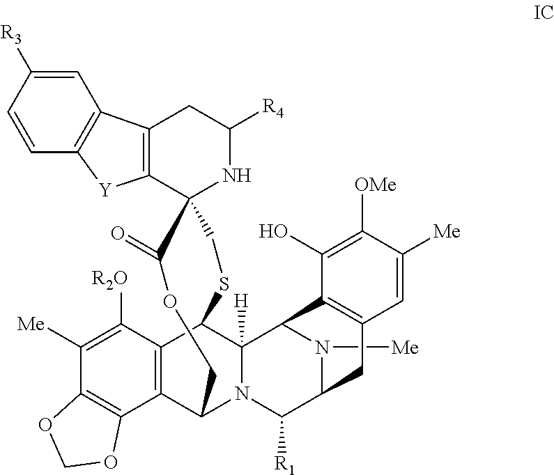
C12=C(C3(NC([R4])C1)CSC1C4=C(C(N5C1([H])C1N([Me])C(C5[R1])CC5=C1C(O)=C([OMe])C([Me])=C5)COC3=O)C1=C(C([Me])=C4[R2O])OCO1)[Y]C1=C2C=C([R3])C=C1
